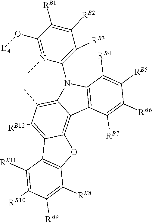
C1(C)=C2C(=C3C(=C1[RB12])C1=C(O3)C([RB8])=C([RB9])C([RB10])=C1[RB11])C1=C(N2C2=C([RB3])C([RB2])=C([RB1])C(O[LA])=N2C)C([RB4])=C([RB5])C([RB6])=C1[RB7]
